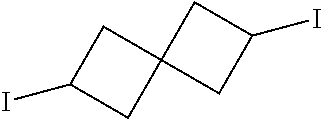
C12(CC(I)C1)CC(I)C2
